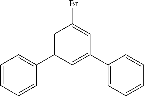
BrC1=CC(C2=CC=CC=C2)=CC(C2=CC=CC=C2)=C1
